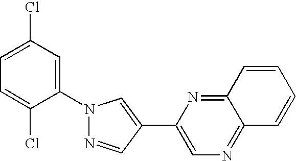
N1=CC(C2=CN=C3C(=N2)C=CC=C3)=CN1C1=CC(Cl)=CC=C1Cl
